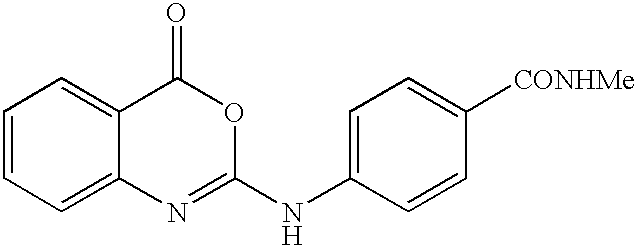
C1=CC=C2C(=C1)C(=O)OC(NC1=CC=C([CONHMe])C=C1)=N2
